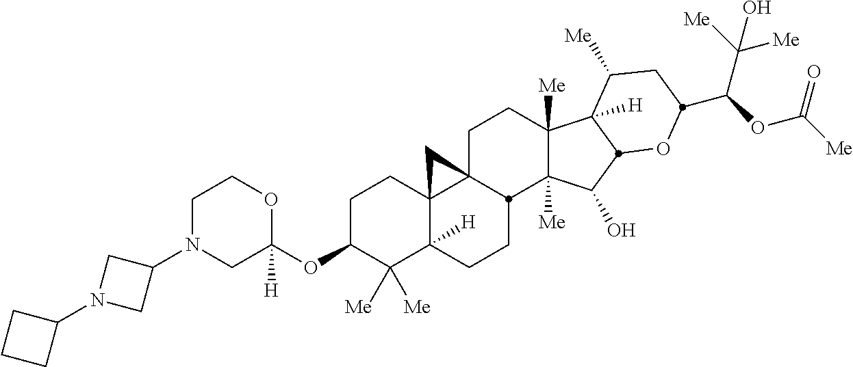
C1C(OC2([H])OCCN(C3CN(C4CCC4)C3)C2)C([Me])([Me])C2([H])C3(C1)C1(CCC4([Me])C([Me])(C(O)C5C4([H])C([Me])CC(C(OC([Me])=O)C([Me])([Me])O)O5)C1CC2)C3
